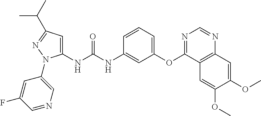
C1(NC(NC2=CC(OC3=NC=NC4=C3C=C(OC)C(OC)=C4)=CC=C2)=O)=CC(C(C)C)=NN1C1=CN=CC(F)=C1
